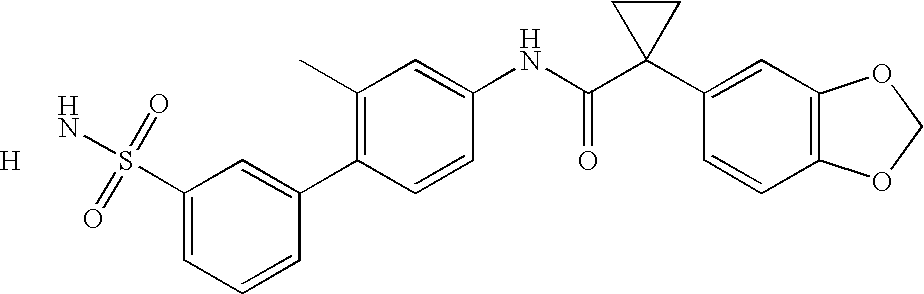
C1(C)=C(C2=CC(S(=O)(=O)N)=CC=C2)C=CC(NC(C2(C3=CC4=C(C=C3)OCO4)CC2)=O)=C1.[H]
